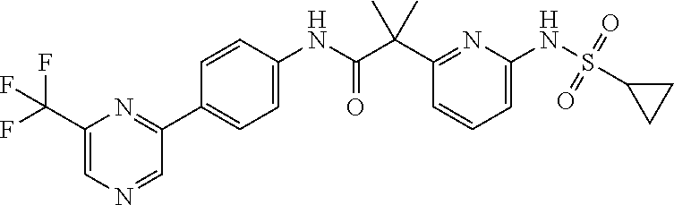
C1(C(C(NC2=CC=C(C3=NC(C(F)(F)F)=CN=C3)C=C2)=O)(C)C)=NC(NS(=O)(=O)C2CC2)=CC=C1
